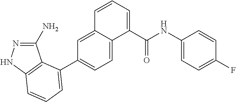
C1(N)=NNC2=C1C(C1=CC=C3C(=C1)C=CC=C3C(NC1=CC=C(F)C=C1)=O)=CC=C2
